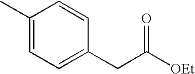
C1(C)=CC=C(CC(=O)[OEt])C=C1
